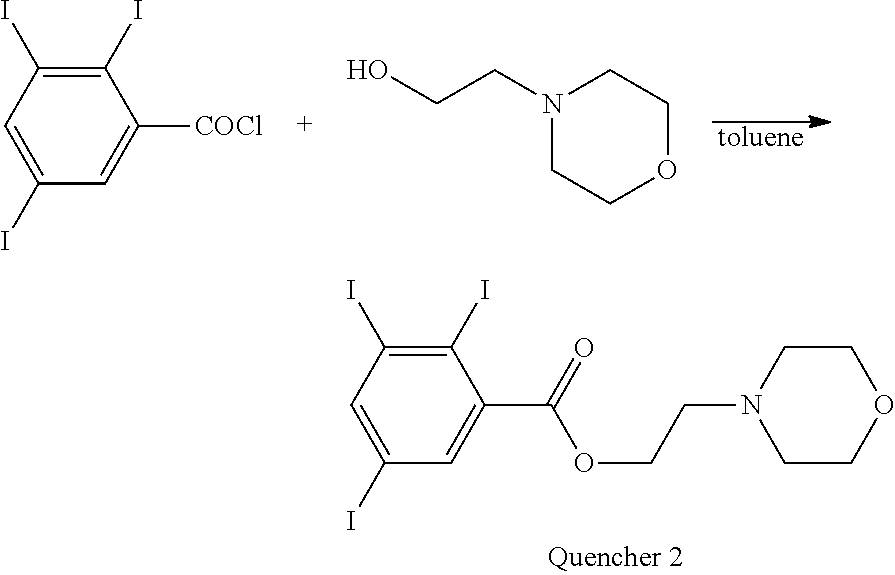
[toluene].C1(I)=C(I)C=C(I)C=C1[COCl].N1(CCO)CCOCC1.C1(I)=C(I)C=C(I)C=C1C(OCCN1CCOCC1)=O
